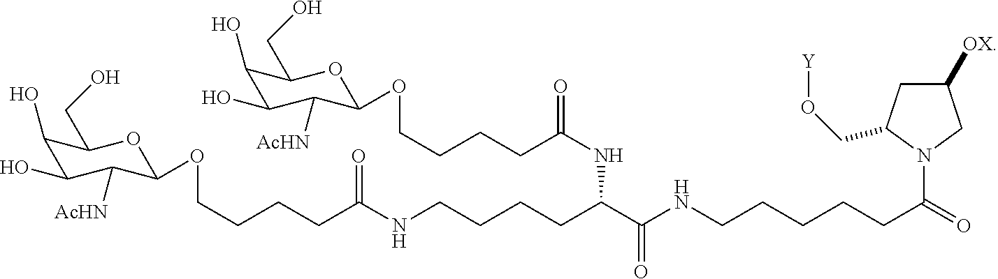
C1(O)C(O)C([AcHN])C(OCCCCC(NCCCCC(C(NCCCCCC(=O)N2CC([OX])CC2CO[Y])=O)NC(=O)CCCCOC2C([AcHN])C(O)C(O)C(CO)O2)=O)OC1CO
